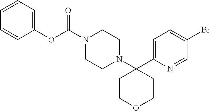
N1(C(=O)OC2=CC=CC=C2)CCN(C2(C3=CC=C(Br)C=N3)CCOCC2)CC1
